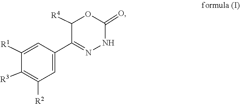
[R3]C1=C([R2])C=C(C2=NNC(=O)OC2[R4])C=C1[R1]
